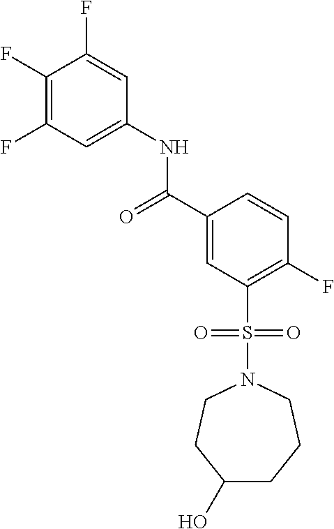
C1(F)=C(F)C=C(NC(=O)C2=CC(S(N3CCC(O)CCC3)(=O)=O)=C(F)C=C2)C=C1F
